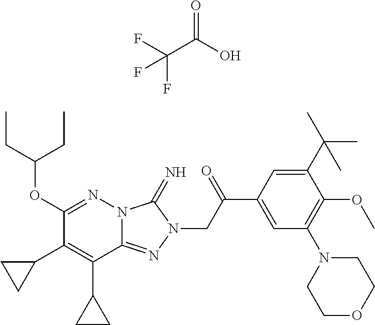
C1(OC(CC)CC)=NN2C(=NN(CC(C3=CC(N4CCOCC4)=C(OC)C(C(C)(C)C)=C3)=O)C2=N)C(C2CC2)=C1C1CC1.C(C(=O)O)(F)(F)F
